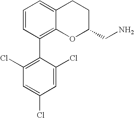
C1=CC(C2=C(Cl)C=C(Cl)C=C2Cl)=C2C(=C1)CCC(CN)O2
